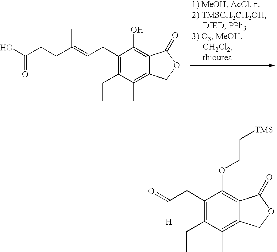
C1(CC=C(CCC(O)=O)C)=C(CC)C(C)=C2C(=C1O)C(=O)OC2.C1(CC([H])=O)=C(CC)C(C)=C2C(=C1OCC[TMS])C(=O)OC2
